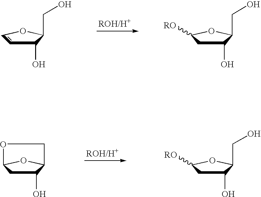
[ROH/H+].C1(O)C=COC1CO.C1(O)CC([RO])OC1CO.[ROH/H+].C1(O)CC2OC1CO2.C1(O)CC([RO])OC1CO
